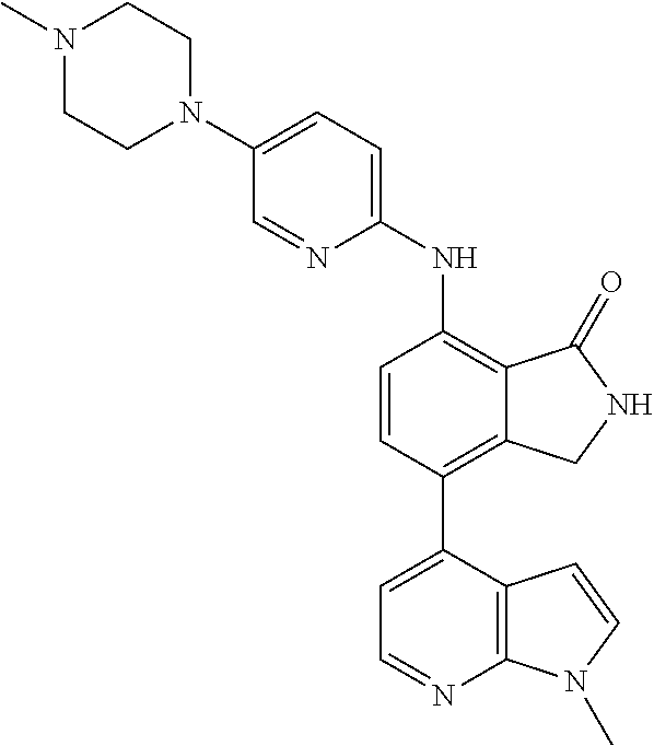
N1(C)CCN(C2=CC=C(NC3=C4C(=C(C5=CC=NC6=C5C=CN6C)C=C3)CNC4=O)N=C2)CC1
